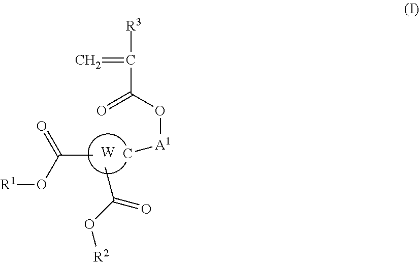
[R1]OC(=O)C.[W].[A1](C)OC(C(=C)[R3])=O.CC(O[R2])=O
